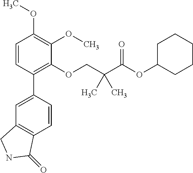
C1=CC(C2=CC3=C(C=C2)C(=O)NC3)=C(OCC(C(OC2CCCCC2)=O)(C)C)C(OC)=C1OC
